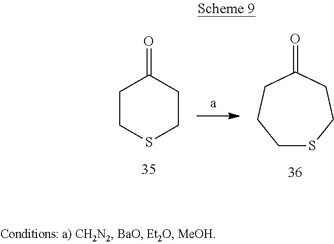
C1CSCCC1=O.C1SCCC(=O)CC1
